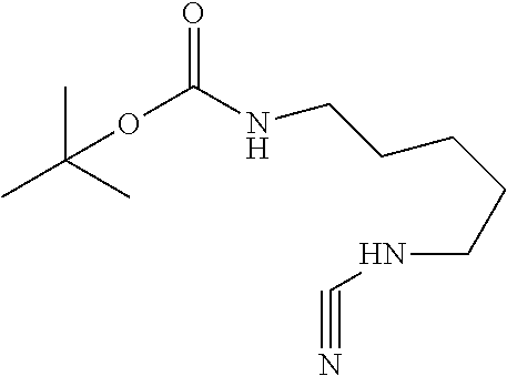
CC(C)(C)OC(NCCCCCNC#N)=O
